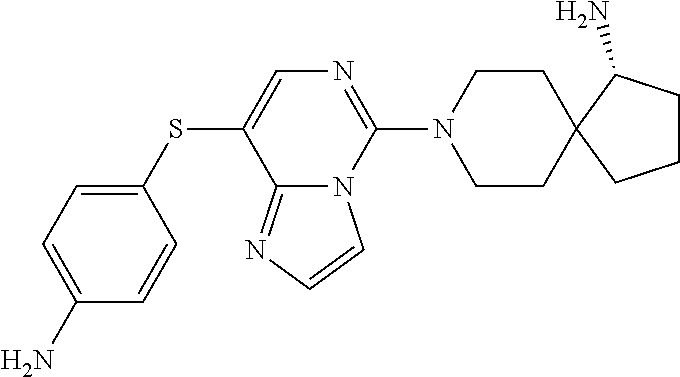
C1=C(SC2=CN=C(N3CCC4(CC3)CCCC4N)N3C2=NC=C3)C=CC(N)=C1
